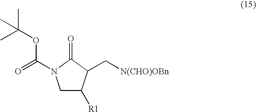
C1C([R1])C(C[N(CHO)OBn])C(=O)N1C(=O)OC(C)(C)C
